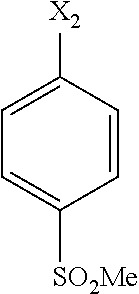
C1=CC([X2])=CC=C1[SO2Me]
